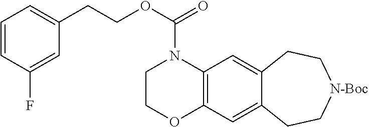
C1COC2=C(N1C(OCCC1=CC=CC(F)=C1)=O)C=C1C(=C2)CC[N-Boc]CC1
